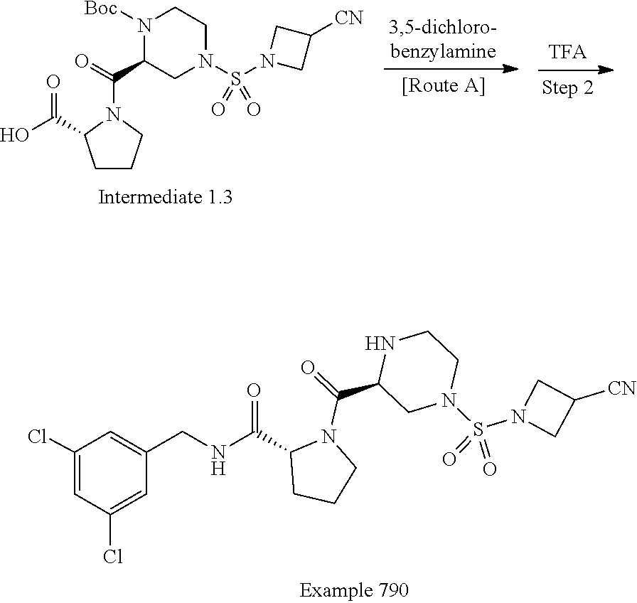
N1([Boc])C(C(=O)N2C(C(O)=O)CCC2)CN(S(N2CC([CN])C2)(=O)=O)CC1.N1C(C(=O)N2C(C(NCC3=CC(Cl)=CC(Cl)=C3)=O)CCC2)CN(S(N2CC([CN])C2)(=O)=O)CC1
